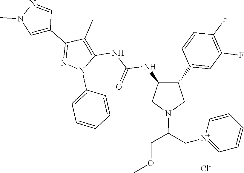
[Cl-].C1(C2=CN(C)N=C2)=NN(C2=CC=CC=C2)C(NC(NC2C(C3=CC(F)=C(F)C=C3)CN(C(C[N+]3=CC=CC=C3)COC)C2)=O)=C1C
